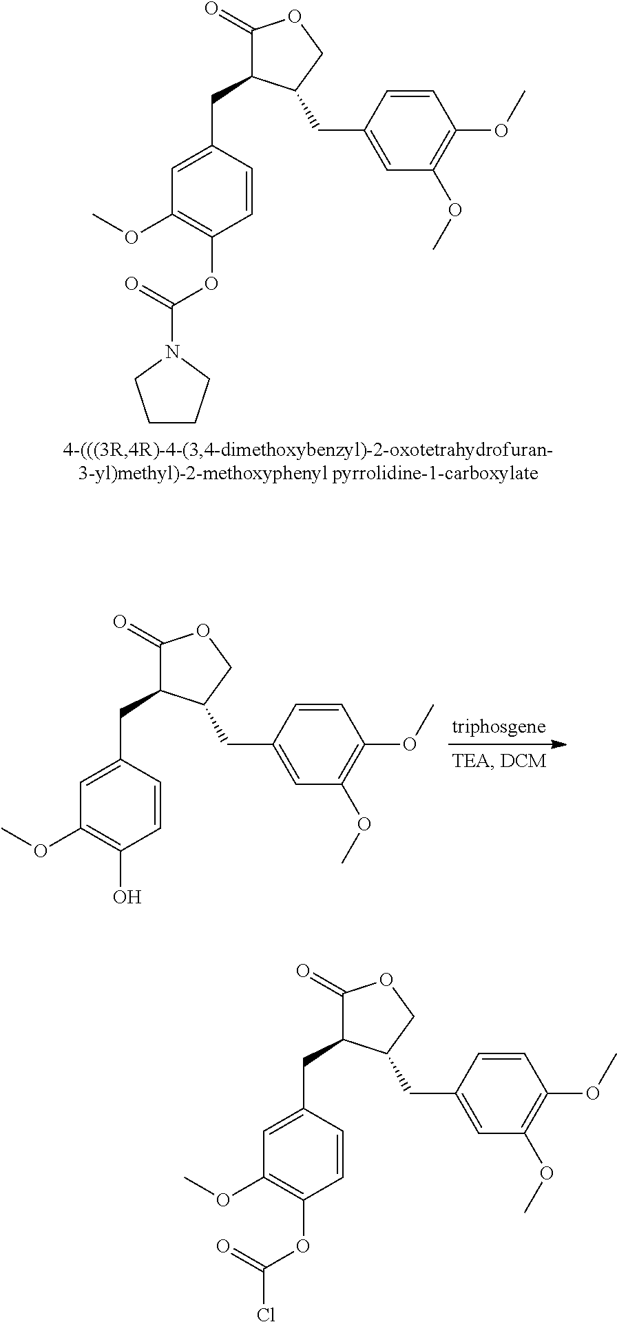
C(C1C(=O)OCC1CC1=CC(OC)=C(OC)C=C1)C1=CC(OC)=C(OC(=O)N2CCCC2)C=C1.C(C1C(=O)OCC1CC1=CC(OC)=C(OC)C=C1)C1=CC(OC)=C(O)C=C1.C(C1C(=O)OCC1CC1=CC(OC)=C(OC)C=C1)C1=CC(OC)=C(OC(=O)Cl)C=C1
